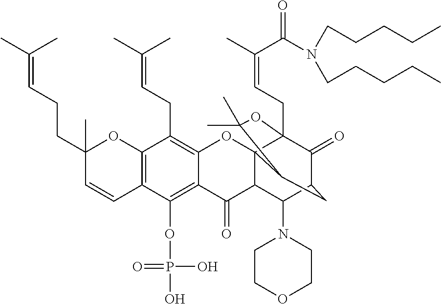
C12=C(OP(O)(=O)O)C3=C(C(CC=C(C)C)=C1OC14C(C2=O)C(N2CCOCC2)C2C(=O)C1(CC=C(C)C(=O)N(CCCCC)CCCCC)OC(C)(C)C4C2)OC(C)(CCC=C(C)C)C=C3
